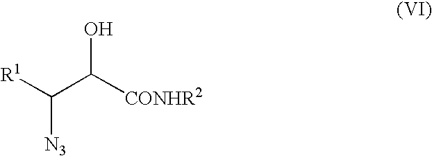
OC([CONHR2])C([R1])[N3]
